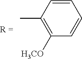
C1=CC(C)=C([H3CO])C=C1
